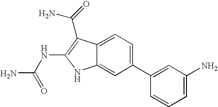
C1(C2=CC(N)=CC=C2)=CC=C2C(=C1)NC(NC(N)=O)=C2C(N)=O
